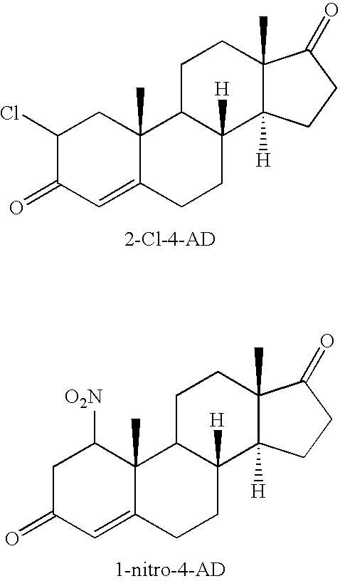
C1(Cl)C(=O)C=C2C(C)(C1)C1C([H])(CC2)C2([H])C(C)(CC1)C(=O)CC2.C1C(=O)C=C2C(C)(C1[O2N])C1C([H])(CC2)C2([H])C(C)(CC1)C(=O)CC2
